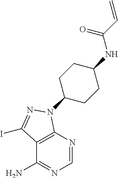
C1=NC2=C(C(N)=N1)C(I)=NN2C1CCC(NC(C=C)=O)CC1
